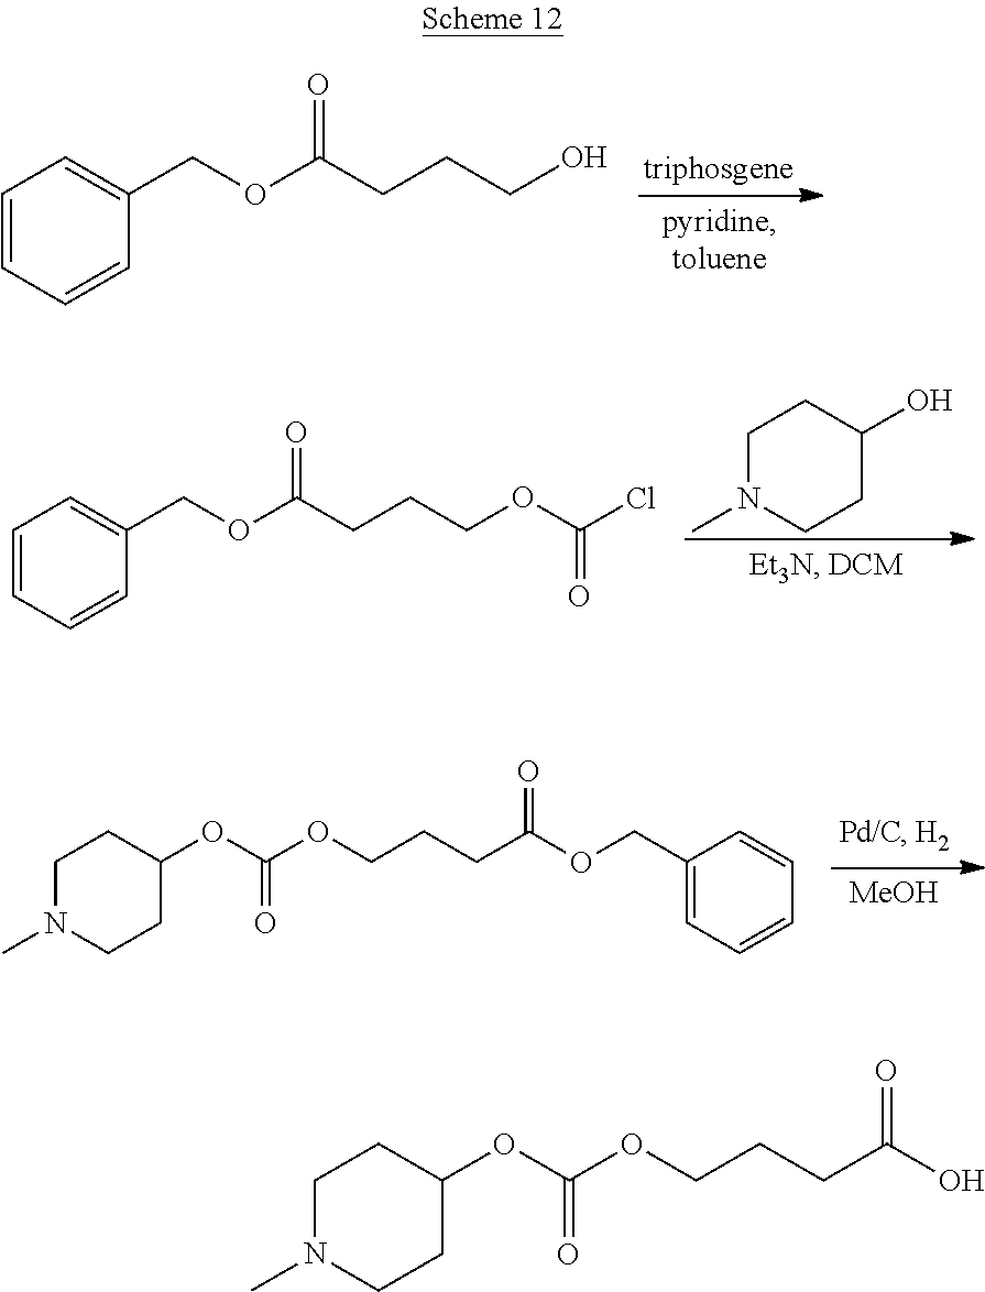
C1=CC=CC(COC(CCCO)=O)=C1.C1N(C)CCC(O)C1.C1=CC=CC(COC(CCCOC(Cl)=O)=O)=C1.[MeOH].C1N(C)CCC(OC(OCCCC(OCC2=CC=CC=C2)=O)=O)C1.C1N(C)CCC(OC(OCCCC(O)=O)=O)C1
